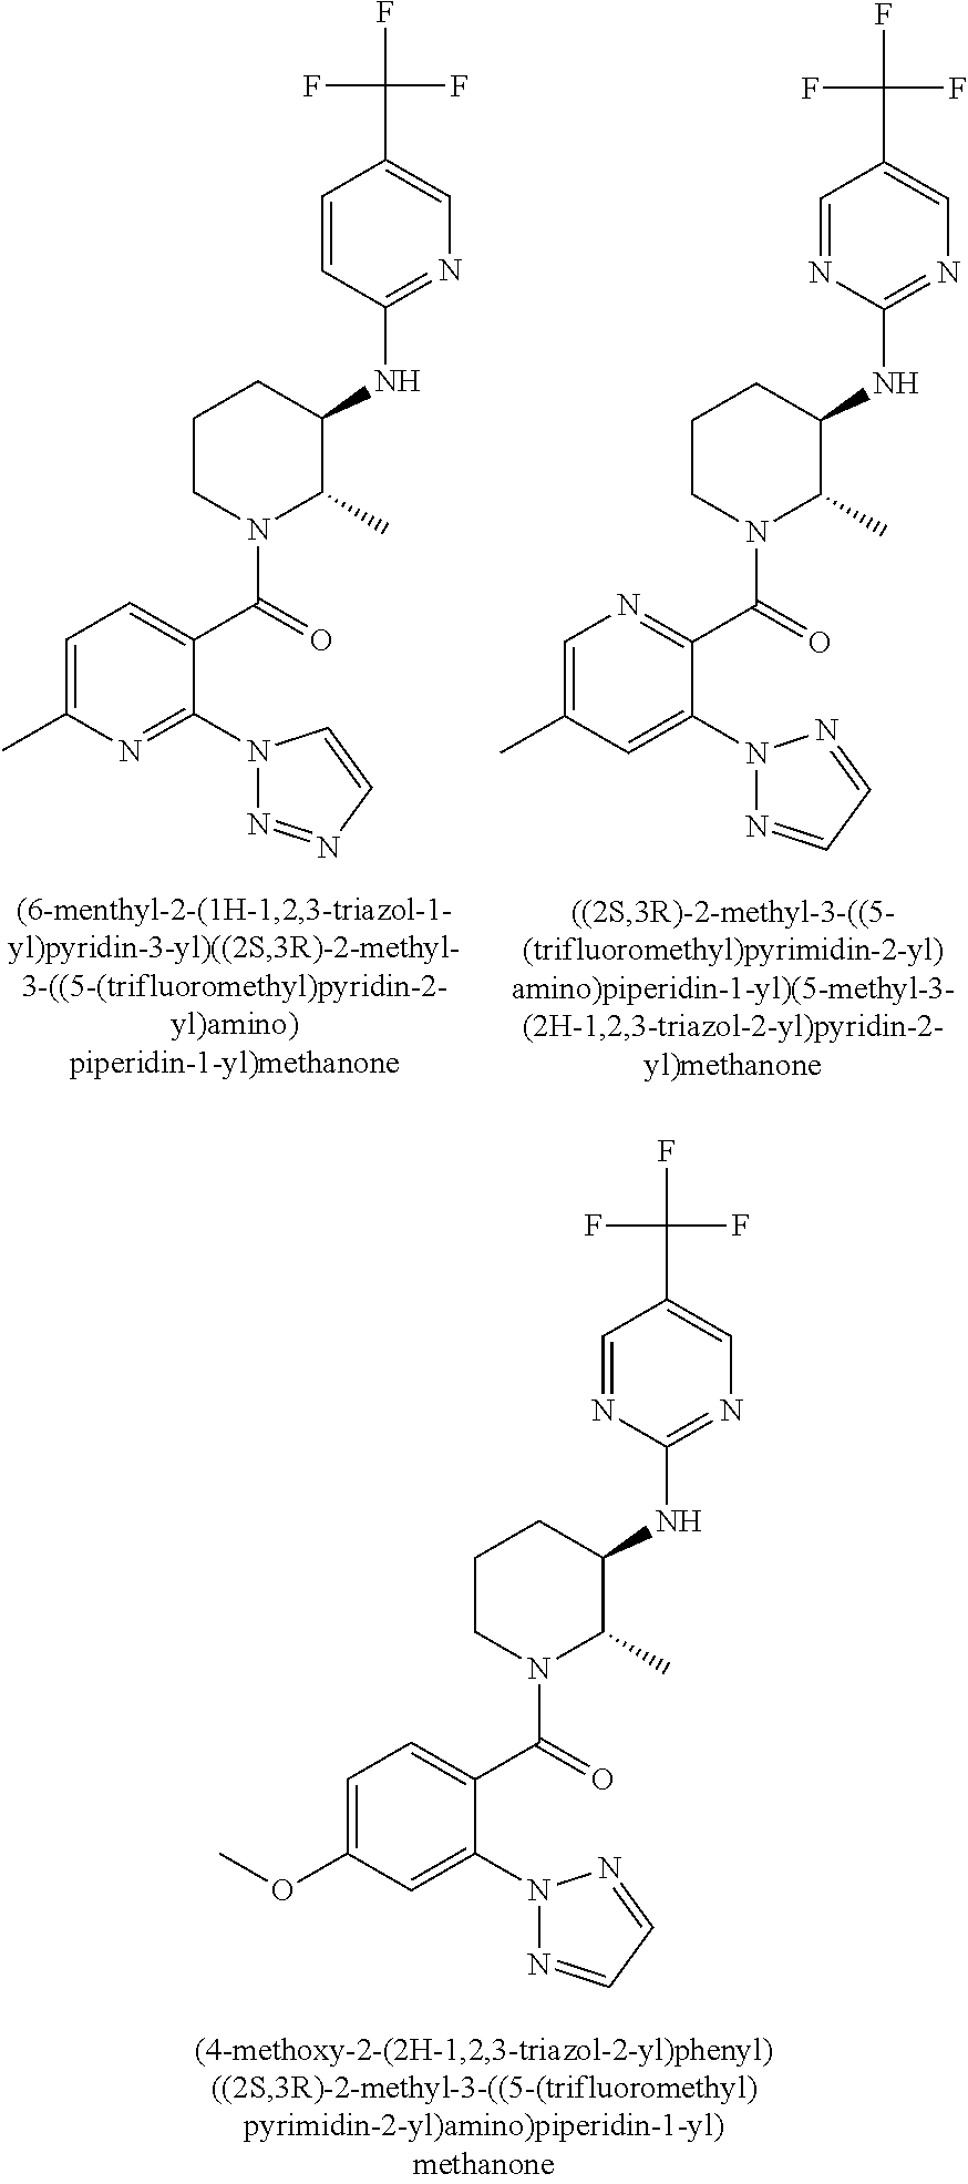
C1=C(OC)C=C(N2N=CC=N2)C(C(=O)N2C(C)C(NC3=NC=C(C(F)(F)F)C=N3)CCC2)=C1.C1=C(C)C=C(N2N=CC=N2)C(C(=O)N2C(C)C(NC3=NC=C(C(F)(F)F)C=N3)CCC2)=N1.C1=C(C)N=C(N2N=NC=C2)C(C(=O)N2C(C)C(NC3=NC=C(C(F)(F)F)C=C3)CCC2)=C1
